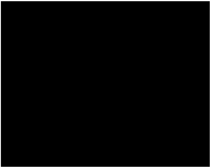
C1(N2CCOCC2)=NC(C2=CN=C3C(=C2)C=CC=C3)=CC(NC2=CC=C3C(=C2)C=NN3)=N1
